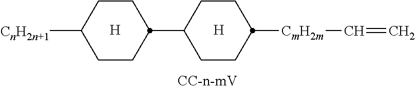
[H].[H].C1CC(C2CCC([CmH2m]C=C)CC2)CCC1[CnH2n+1]
